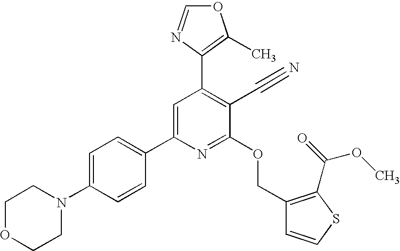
C1OCCN(C2=CC=C(C3=CC(C4=C(C)OC=N4)=C(C#N)C(OCC4=C(C(=O)OC)SC=C4)=N3)C=C2)C1
